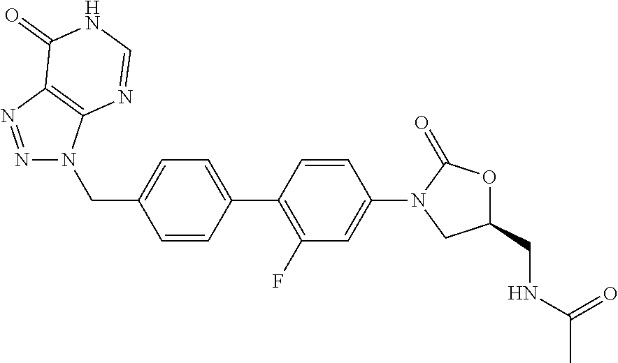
C1(CN2N=NC3=C2N=CNC3=O)=CC=C(C2=C(F)C=C(N3C(=O)OC(CNC(C)=O)C3)C=C2)C=C1
